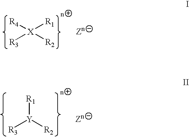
[Zn].[R4][X]([R3])([R1])[R2].[Zn].[R3][Y]([R2])[R1]
